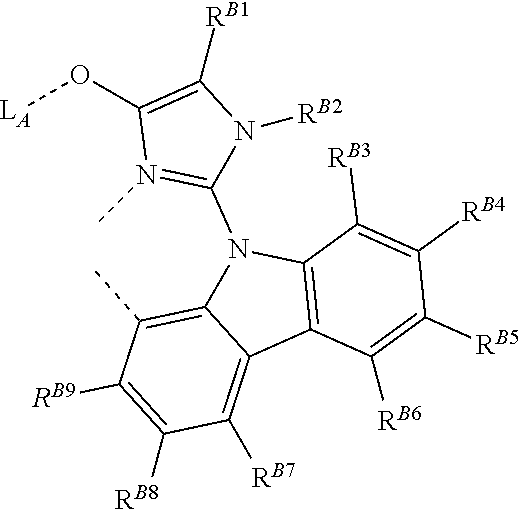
C1([RB6])=C([RB5])C([RB4])=C([RB3])C2=C1C1=C([RB7])C([RB8])=C([RB9])C(C)=C1N2C1=N(C)C(O[LA])=C([RB1])N1[RB2]
